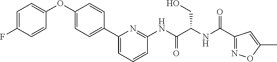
FC1=CC=C(OC2=CC=C(C3=CC=CC(NC(C(NC(=O)C4=NOC(C)=C4)CO)=O)=N3)C=C2)C=C1
